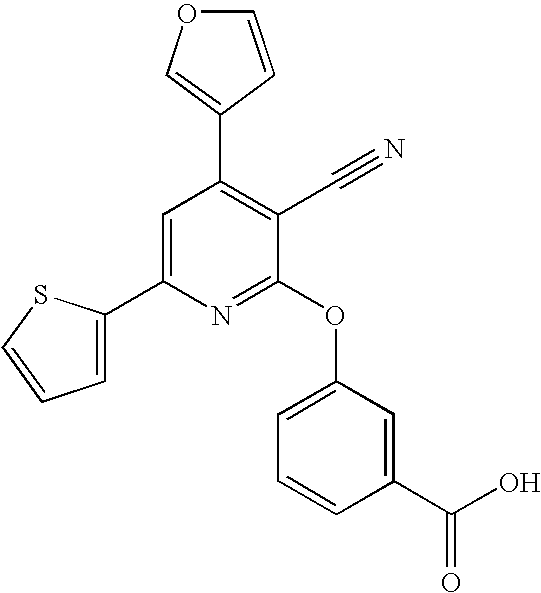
C1=C(C2=CC(C3=COC=C3)=C(C#N)C(OC3=CC=CC(C(O)=O)=C3)=N2)SC=C1
